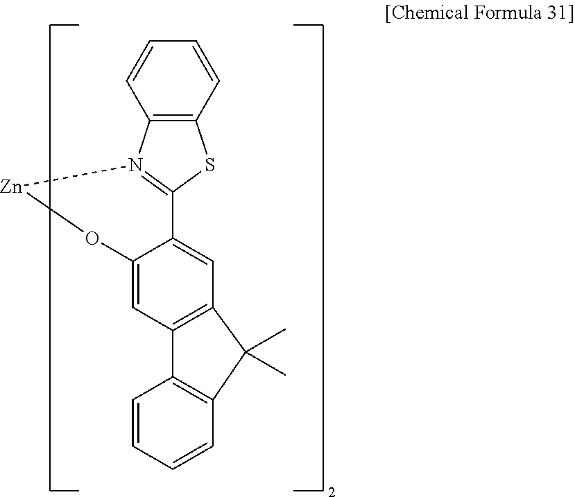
C1=CC2=C(C=C1)N1=C(S2)C2=CC3=C(C=C2O[Zn]1)C1=C(C=CC=C1)C3(C)C
